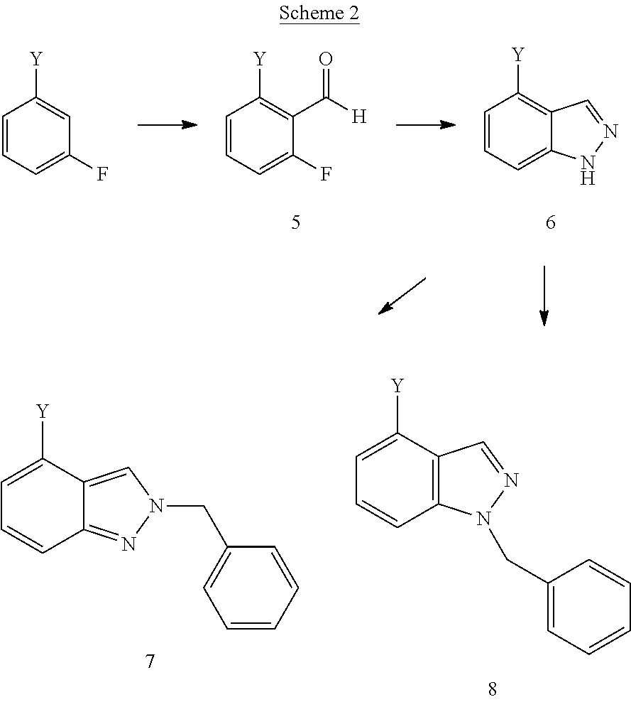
C1=CC=C(F)C(C([H])=O)=C1[Y].C1=CC=C2C(=C1[Y])C=NN2.C1=CC=C(F)C=C1[Y].C1=C([Y])C2=C(C=C1)N(CC1=CC=CC=C1)N=C2.C1=C([Y])C2=CN(CC3=CC=CC=C3)N=C2C=C1
